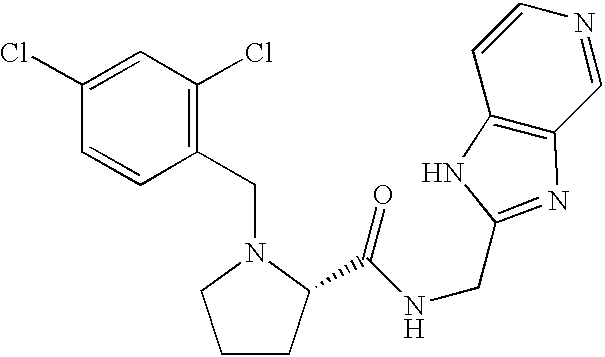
C1(CN2CCCC2C(NCC2=NC3=C(C=CN=C3)N2)=O)=C(Cl)C=C(Cl)C=C1
